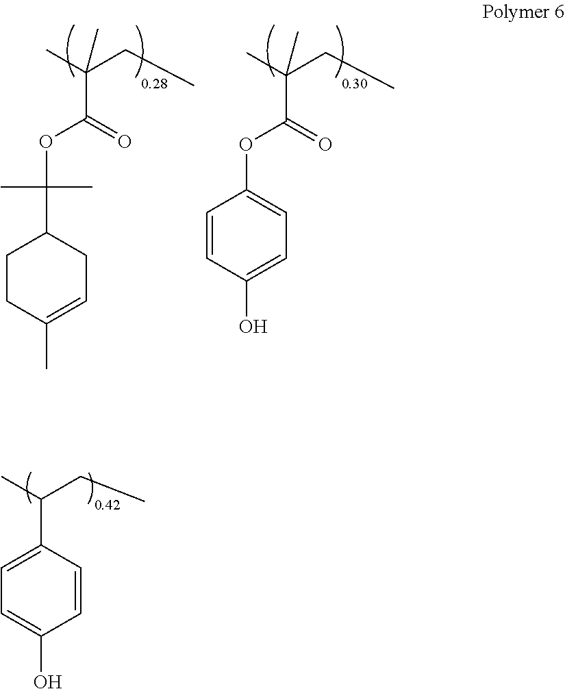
CC(CC)(C(=O)OC(C)(C)C1CCC(C)=CC1)C.CC(CC)(C(=O)OC1=CC=C(O)C=C1)C.CC(CC)C1=CC=C(O)C=C1
